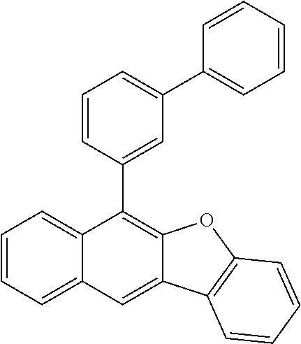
C1=CC=C2C(=C1)C(C1=CC(C3=CC=CC=C3)=CC=C1)=C1C(=C2)C2=C(O1)C=CC=C2
